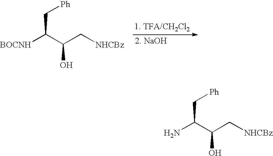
[BOCNH]C(C(C[NHCBz])O)C[Ph].NC(C(C[NHCBz])O)C[Ph]
